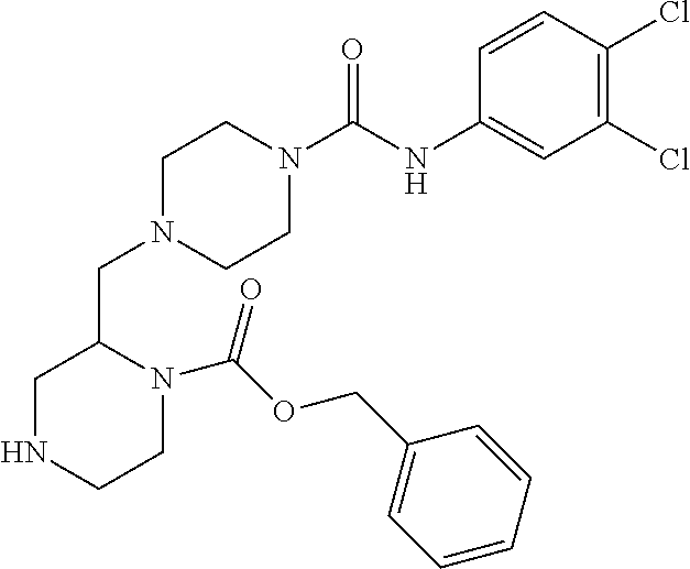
C1(Cl)=C(Cl)C=CC(NC(N2CCN(CC3CNCCN3C(OCC3=CC=CC=C3)=O)CC2)=O)=C1
